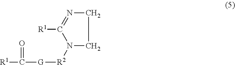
O=C([R1])[G][R2]N1C([R1])=NCC1
